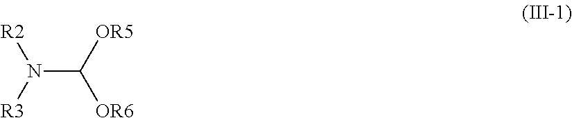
N(C([OR5])[OR6])([R2])[R3]
